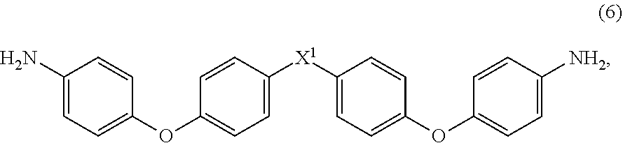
C1=C([NH2])C=CC(OC2=CC=C([X1]C3=CC=C(OC4=CC=C(N)C=C4)C=C3)C=C2)=C1
